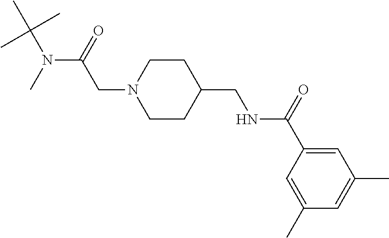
CC(N(C)C(=O)CN1CCC(CNC(C2=CC(C)=CC(C)=C2)=O)CC1)(C)C
